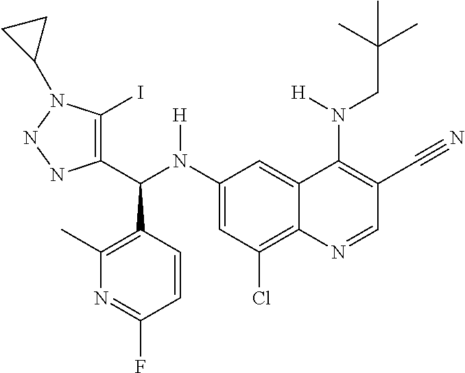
C1(N(C(C2=C(I)N(C3CC3)NN2)C2=C(C)N=C(F)C=C2)[H])=CC(Cl)=C2C(=C1)C(N(CC(C)(C)C)[H])=C(C#N)C=N2
